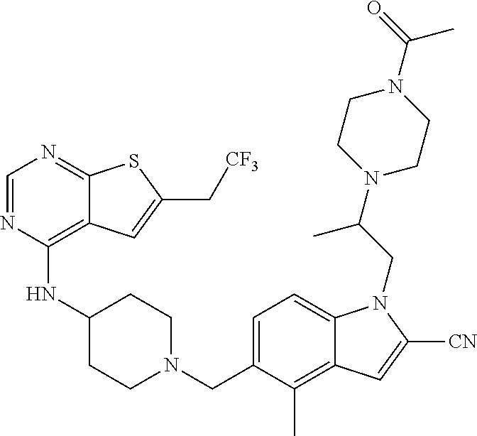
C1=NC(NC2CCN(CC3=CC=C4C(=C3C)C=C([CN])N4CC(N3CCN(C(=O)C)CC3)C)CC2)=C2C(=N1)SC(C[CF3])=C2
